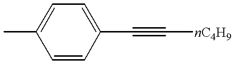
CC1=CC=C(C#C[nC4H9])C=C1
